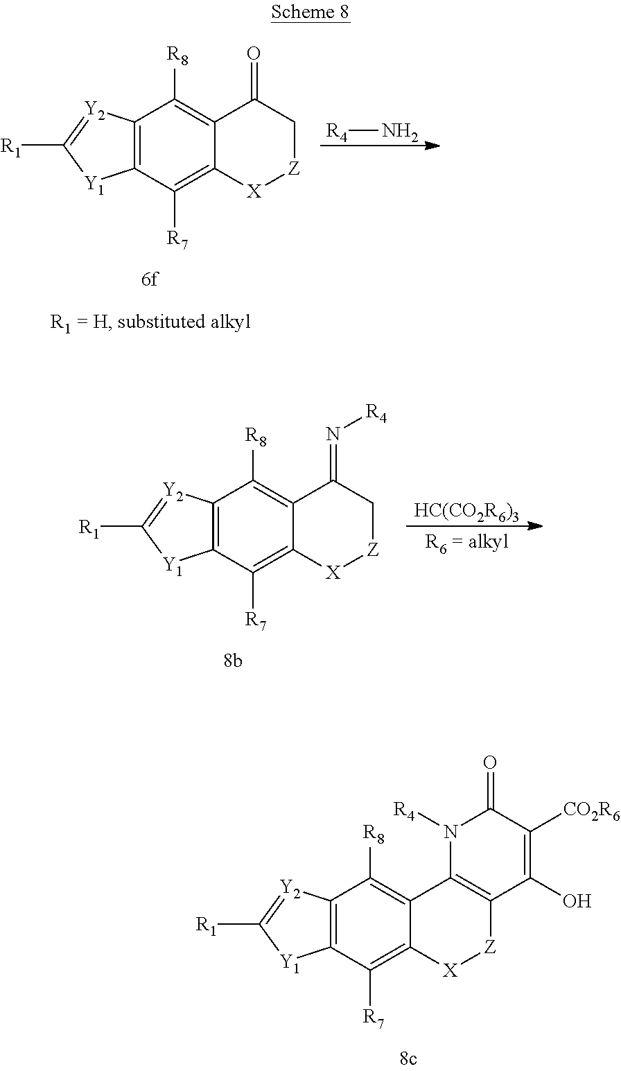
C12=C(C([R7])=C3C(=C1[R8])C1=C([Z][X]3)C(O)=C([CO2R6])C(=O)N1[R4])[Y1]C([R1])=[Y2]2.C12=C(C([R7])=C3C(=C1[R8])C(=O)C[Z][X]3)[Y1]C([R1])=[Y2]2.[R4]N.C12=C(C([R7])=C3C(=C1[R8])C(=N[R4])C[Z][X]3)[Y1]C([R1])=[Y2]2.[HC(CO2R6)3]
